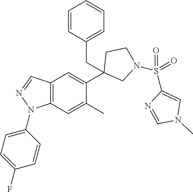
C12=C(C=C(C)C(C3(CC4=CC=CC=C4)CN(S(C4=CN(C)C=N4)(=O)=O)CC3)=C1)N(C1=CC=C(F)C=C1)N=C2
